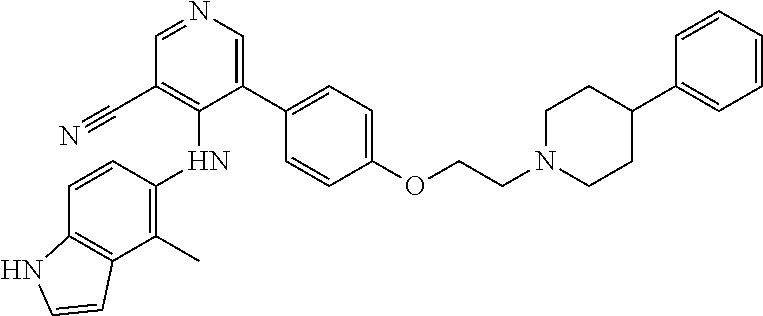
C1(C)=C(NC2=C(C#N)C=NC=C2C2=CC=C(OCCN3CCC(C4=CC=CC=C4)CC3)C=C2)C=CC2=C1C=CN2
